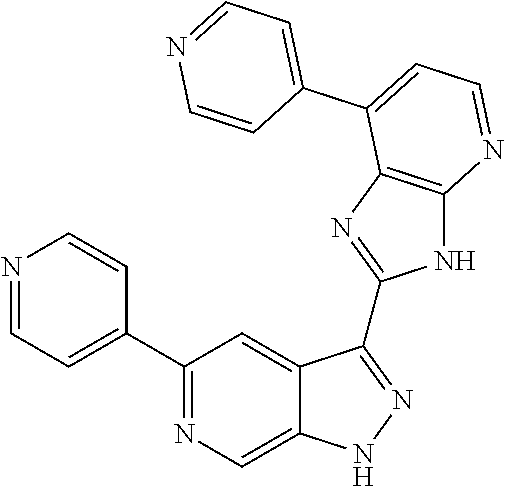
C1(C2=NC=C3C(=C2)C(C2=NC4=C(N2)N=CC=C4C2=CC=NC=C2)=NN3)=CC=NC=C1
